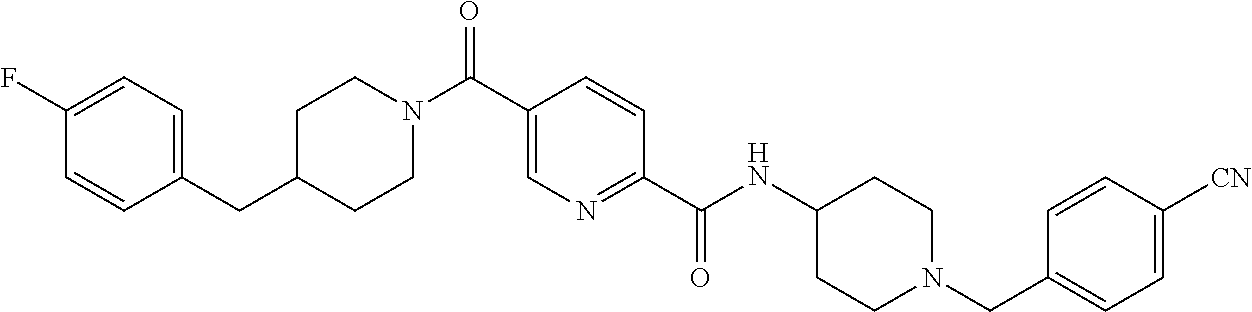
C1(CC2=CC=C(F)C=C2)CCN(C(C2=CN=C(C(NC3CCN(CC4=CC=C([CN])C=C4)CC3)=O)C=C2)=O)CC1
